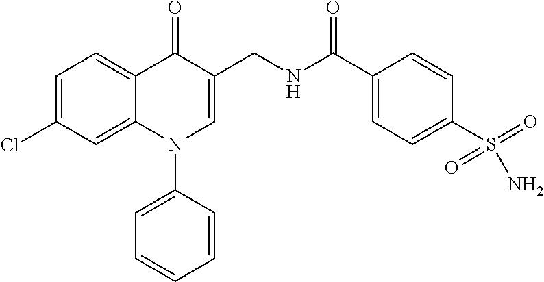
C1=C(Cl)C=C2C(=C1)C(=O)C(CNC(C1=CC=C(S(N)(=O)=O)C=C1)=O)=CN2C1=CC=CC=C1
